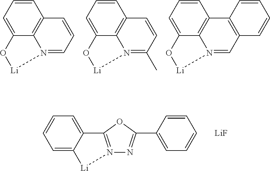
C1=CC=C2C3=C1C=CC=N3[Li]O2.C1=CC=C2C3=C1C=CC(C)=N3[Li]O2.C1=CC=C2C3=C1C1=C(C=N3[Li]O2)C=CC=C1.C12=CC=CC=C1[Li]N1=C2OC(C2=CC=CC=C2)=N1.[LiF]
